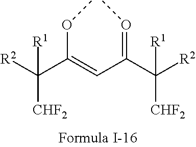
[R2]C(C(=CC(=OC)C([R2])([R1])[CHF2])OC)([R1])[CHF2]
